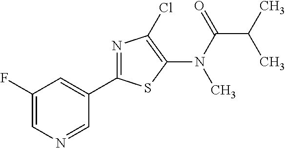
C1(F)=CN=CC(C2=NC(Cl)=C(N(C(=O)C(C)C)C)S2)=C1
